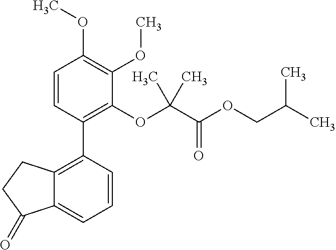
C12=C(C3=C(OC(C(OCC(C)C)=O)(C)C)C(OC)=C(OC)C=C3)C=CC=C1C(=O)CC2
